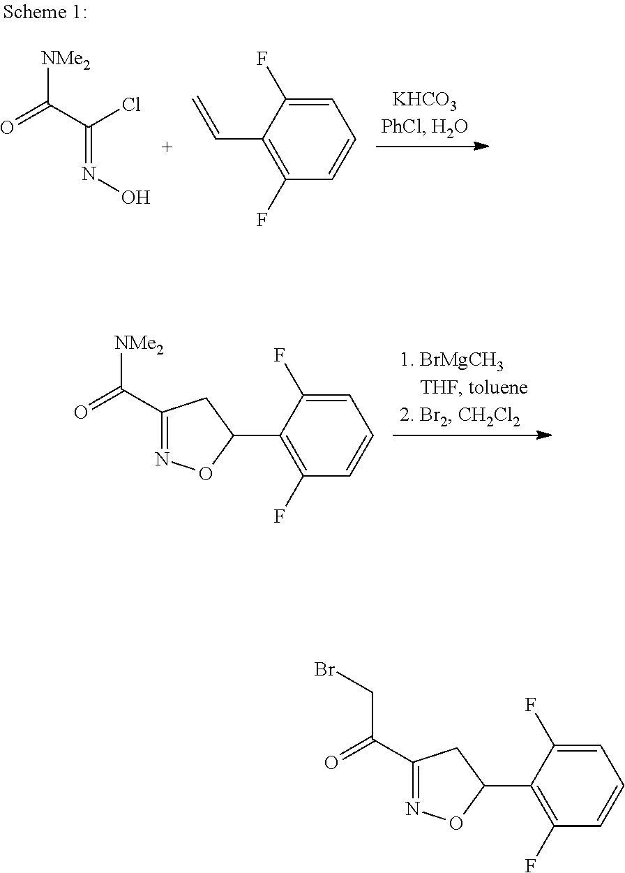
C1(C(=O)[NMe2])=NOC(C2=C(F)C=CC=C2F)C1.[NMe2]C(C(Cl)=NO)=O.C1=C(F)C(C=C)=C(F)C=C1.C1(C(=O)CBr)=NOC(C2=C(F)C=CC=C2F)C1
